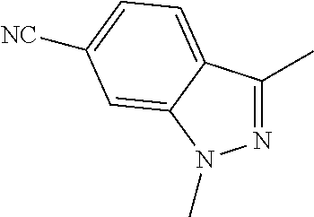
N1=C(C)C2=CC=C([NC])C=C2N1C
